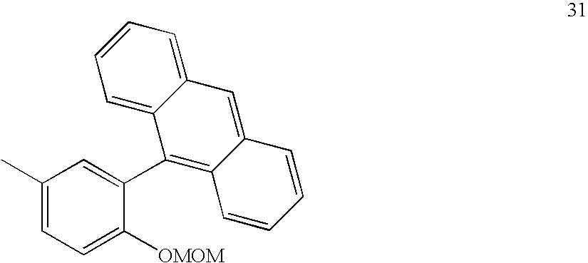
C1(C)=CC=C([OMOM])C(C2=C3C(=CC4=CC=CC=C24)C=CC=C3)=C1
